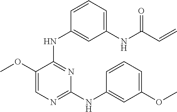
C1(OC)=CN=C(NC2=CC(OC)=CC=C2)N=C1NC1=CC(NC(C=C)=O)=CC=C1
